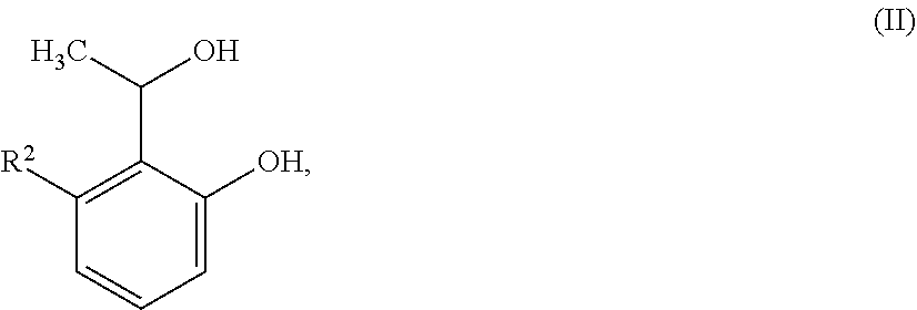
C1=C([OH])C(C(C)O)=C([R2])C=C1
